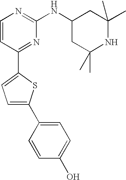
C1=CC(C2=CC=C(C3=CC=C(O)C=C3)S2)=NC(NC2CC(C)(C)NC(C)(C)C2)=N1
